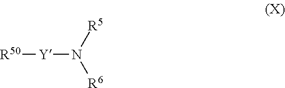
[R50][Y]N([R6])[R5]
